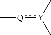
[Q](:[Y](C)C)C
